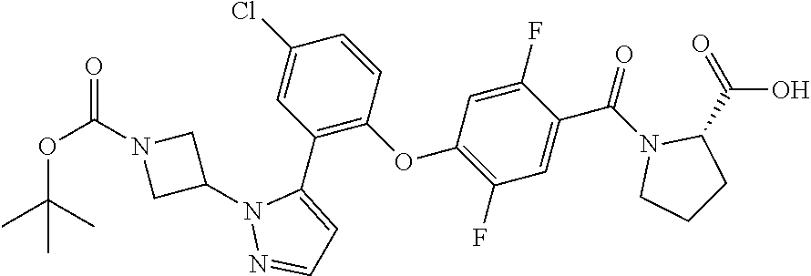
C1(F)=C(OC2=C(C3=CC=NN3C3CN(C(OC(C)(C)C)=O)C3)C=C(Cl)C=C2)C=C(F)C(C(N2CCCC2C(=O)O)=O)=C1
